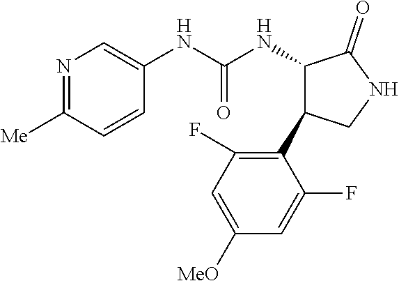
N1=C([Me])C=CC(NC(NC2C(C3=C(F)C=C([MeO])C=C3F)CNC2=O)=O)=C1
